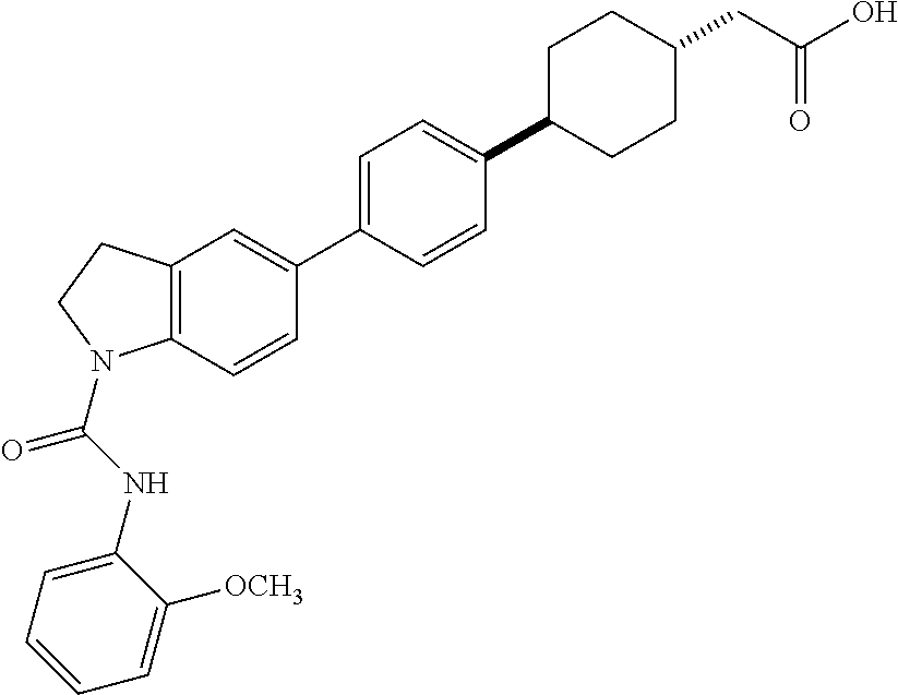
C12=C(C=CC(C3=CC=C(C4CCC(CC(O)=O)CC4)C=C3)=C1)N(C(NC1=CC=CC=C1[OCH3])=O)CC2
